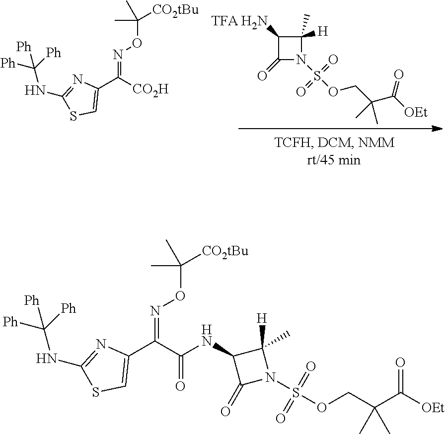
C1(N)C(=O)N(S(OCC(C([OEt])=O)(C)C)(=O)=O)C1(C)[H].C(ON=C(C1=CSC(NC([Ph])([Ph])[Ph])=N1)[CO2H])([CO2tBu])(C)C.C1(NC(C(=NOC([CO2tBu])(C)C)C2=CSC(NC([Ph])([Ph])[Ph])=N2)=O)C(=O)N(S(OCC(C([OEt])=O)(C)C)(=O)=O)C1([H])C
